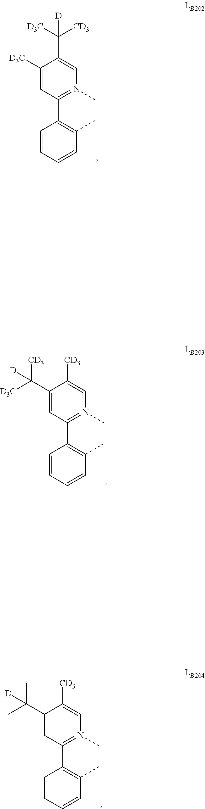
C1=CC=CC(C)=C1C1=N(C)C=C(C([D3C])([CD3])[D])C([D3C])=C1.C1=CC=CC(C)=C1C1=N(C)C=C([CD3])C(C([CD3])([D3C])[D])=C1.C1=CC=CC(C)=C1C1=N(C)C=C([CD3])C(C(C)(C)[D])=C1
